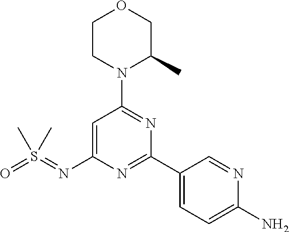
C1=C(N=S(=O)(C)C)N=C(C2=CC=C(N)N=C2)N=C1N1C(C)COCC1
